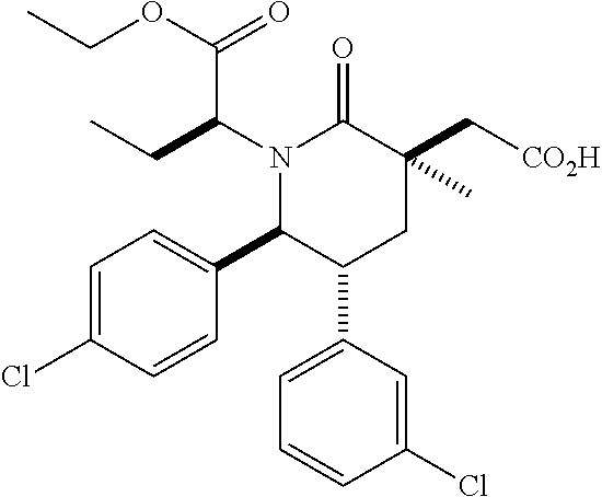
N1(C(CC)C(=O)OCC)C(C2=CC=C(Cl)C=C2)C(C2=CC=CC(Cl)=C2)CC(C[CO2H])(C)C1=O
